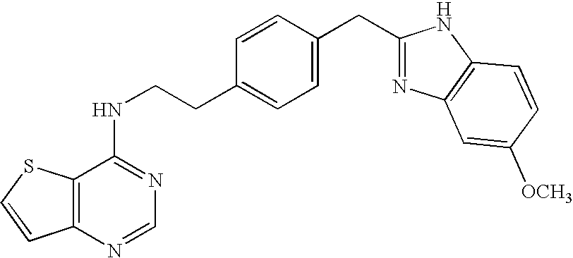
C1=CC(CC2=NC3=C(N2)C=CC([OCH3])=C3)=CC=C1CCNC1=NC=NC2=C1SC=C2
